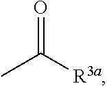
CC([R3a])=O
